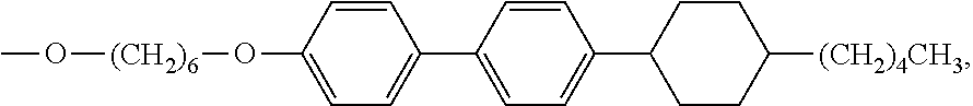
CO[(CH2)6]OC1=CC=C(C2=CC=C(C3CCC([(CH2)4CH3])CC3)C=C2)C=C1
